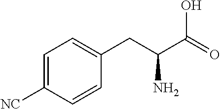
C1=C([NC])C=CC(CC(C(=O)O)N)=C1
